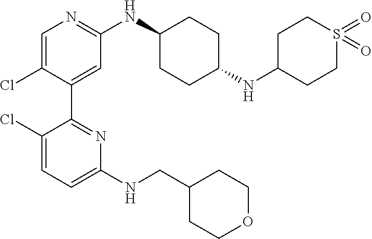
C1(C2=NC(NCC3CCOCC3)=CC=C2Cl)=CC(NC2CCC(NC3CCS(=O)(=O)CC3)CC2)=NC=C1Cl
